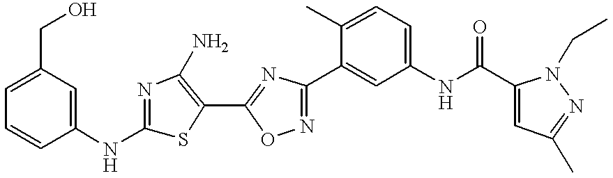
C1(NC2=NC(N)=C(C3=NC(C4=CC(NC(C5=CC(C)=NN5CC)=O)=CC=C4C)=NO3)S2)=CC(CO)=CC=C1
